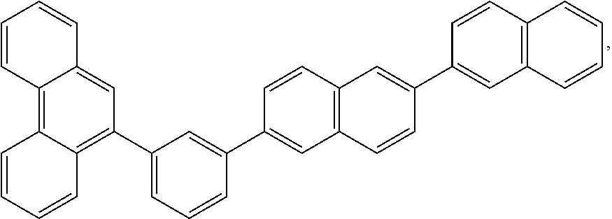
C1=CC=CC2=C(C3=CC=CC(C4=CC5=C(C=C4)C=C(C4=CC6=C(C=C4)C=CC=C6)C=C5)=C3)C=C3C(=C12)C=CC=C3
